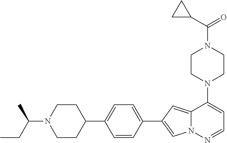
N1(C2=CC=NN3C2=CC(C2=CC=C(C4CCN(C(C)CC)CC4)C=C2)=C3)CCN(C(=O)C2CC2)CC1
